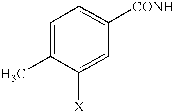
C1=C(C)C([X])=CC([CONH])=C1
